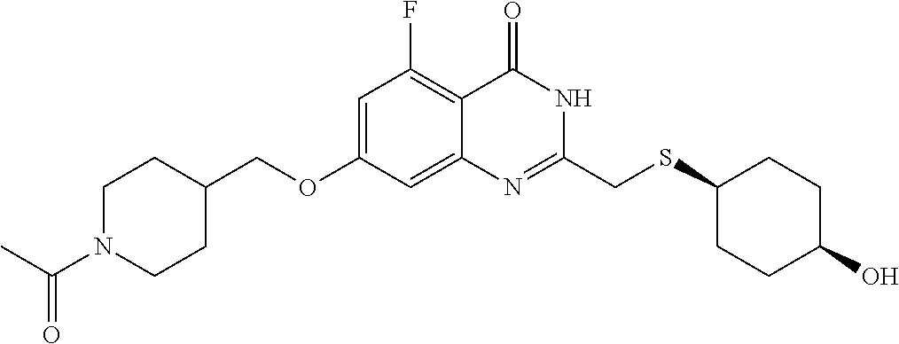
C1=C(OCC2CCN(C(C)=O)CC2)C=C2C(=C1F)C(=O)NC(CSC1CCC(O)CC1)=N2
